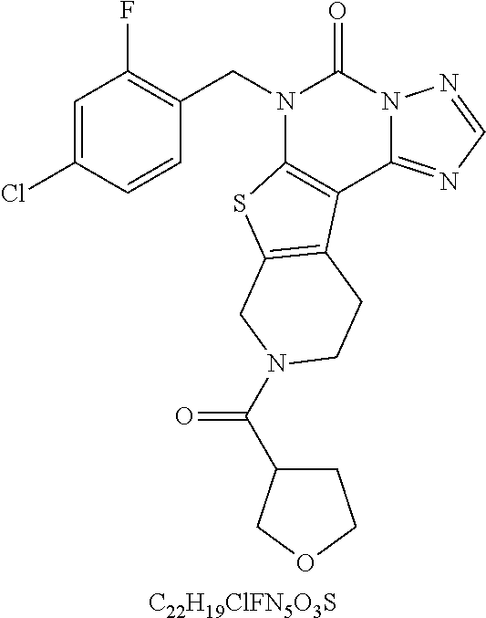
[C22H19ClFN5O3S].C1=C(Cl)C=CC(CN2C3=C(C4=NC=NN4C2=O)C2=C(S3)CN(C(C3CCOC3)=O)CC2)=C1F
